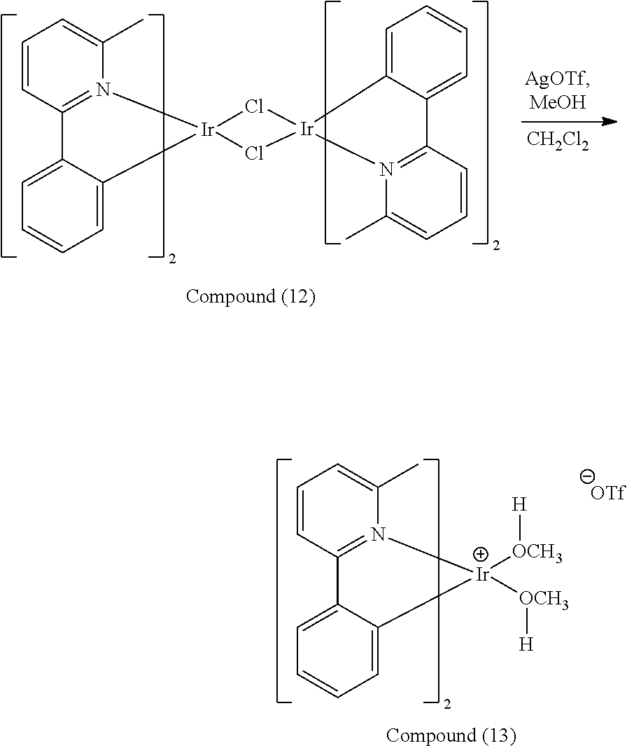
C1=CC2=N(C(C)=C1)[Ir]1(C3=CC=CC=C23)Cl[Ir]2(Cl1)N1=C(C=CC=C1C)C1=CC=CC=C12.[CH2Cl2].C1=CC2=N(C(C)=C1)[Ir]([OCH3][H])([OCH3][H])C1=CC=CC=C21
